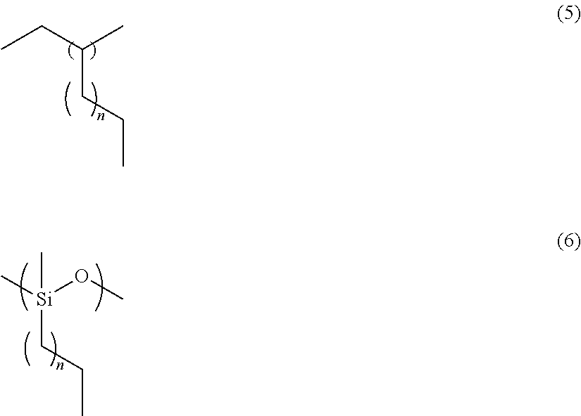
C(CC)C(CC)C.C(CC)[Si](C)(OC)C
